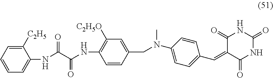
N(C1=CC=C(C=C2C(=O)NC(=O)NC2=O)C=C1)(C)CC1=CC([C2H5O])=C(NC(C(NC2=CC=CC=C2[C2H5])=O)=O)C=C1
